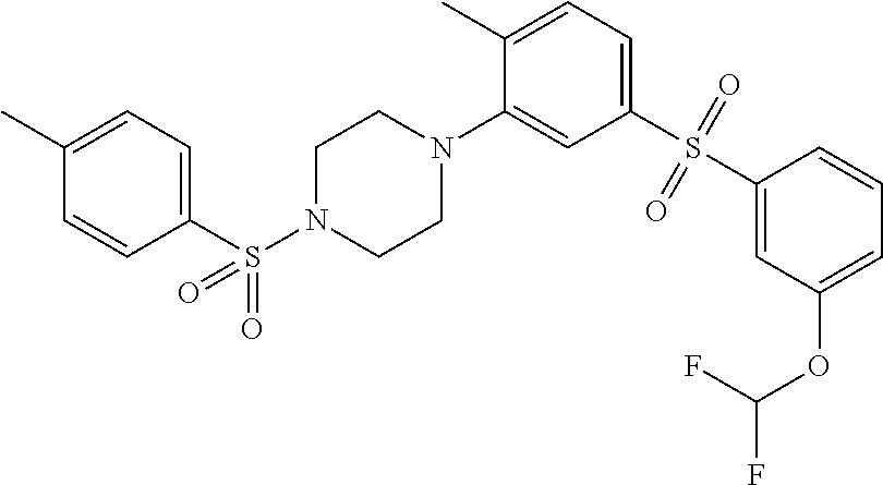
C1(S(N2CCN(C3=CC(S(=O)(=O)C4=CC(OC(F)F)=CC=C4)=CC=C3C)CC2)(=O)=O)=CC=C(C)C=C1
